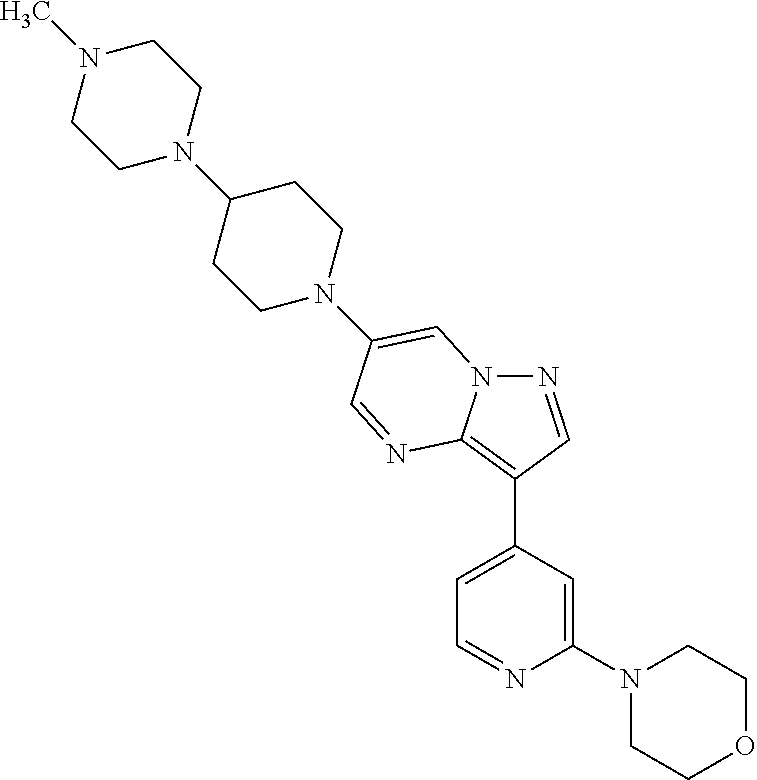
N1=CC(C2=CC=NC(N3CCOCC3)=C2)=C2N1C=C(N1CCC(N3CCN(C)CC3)CC1)C=N2
